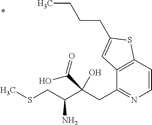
C12=C(C=CN=C1CC(C(CSC)N)(O)C(O)=O)SC(CCCC)=C2
